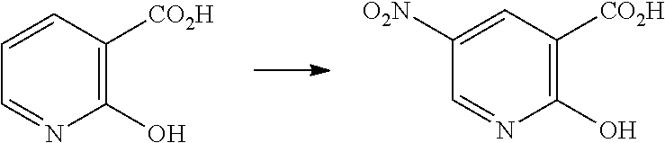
C1(O)=C([CO2H])C=CC=N1.C1(O)=C([CO2H])C=C([O2N])C=N1
